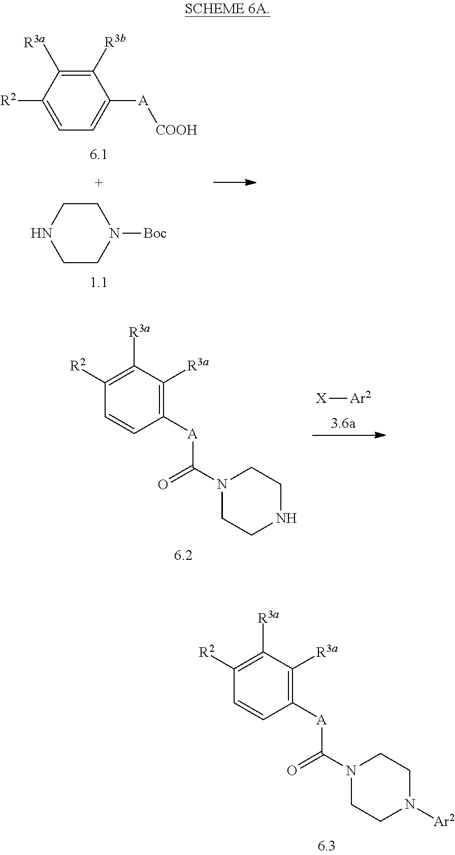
C1([A]C(N2CCN([Ar2])CC2)=O)=C([R3a])C([R3a])=C([R2])C=C1.C1([R3b])=C([R3a])C([R2])=CC=C1[A][COOH].C1CNCCN1[Boc].C1([A]C(N2CCNCC2)=O)=C([R3a])C([R3a])=C([R2])C=C1.[X][Ar2]
